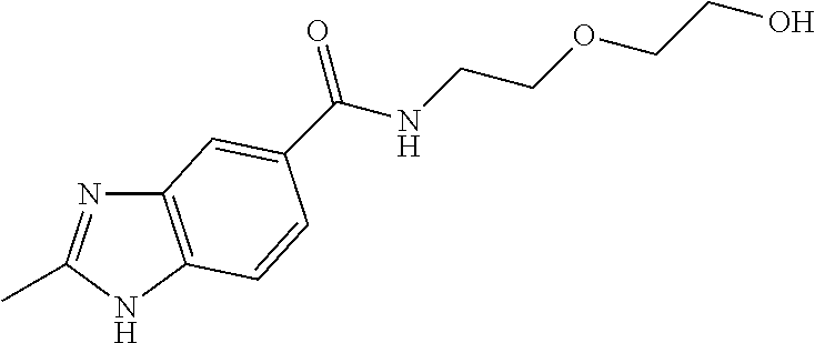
C12=C(NC(C)=N1)C=CC(C(NCCOCCO)=O)=C2
